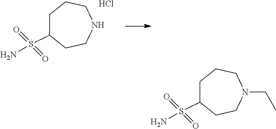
C1C(S(=O)(=O)N)CCN(CC)CC1.C1C(S(=O)(=O)N)CCNCC1.Cl
